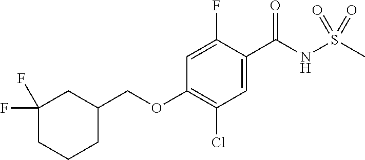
C(OC1=C(Cl)C=C(C(NS(C)(=O)=O)=O)C(F)=C1)C1CC(F)(F)CCC1
